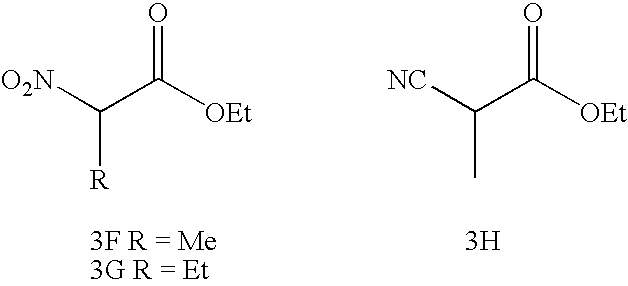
[O2N]C(C([OEt])=O)[R].[3F R = Me3G R = Et].[NC]C(C([OEt])=O)C.[3H]
